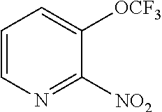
C1=CN=C([NO2])C([OCF3])=C1
